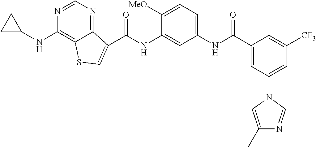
C(NC1=CC(NC(C2=CC(N3C=C(C)N=C3)=CC([CF3])=C2)=O)=CC=C1[MeO])(=O)C1=CSC2=C(NC3CC3)N=CN=C21
